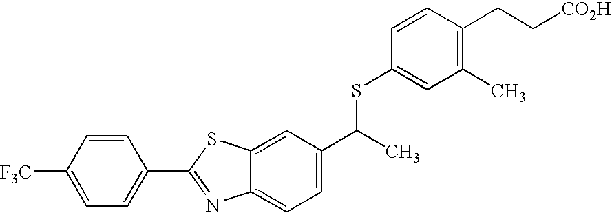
C1=CC([F3C])=CC=C1C1=NC2=CC=C(C(SC3=CC(C)=C(CC[CO2H])C=C3)C)C=C2S1
